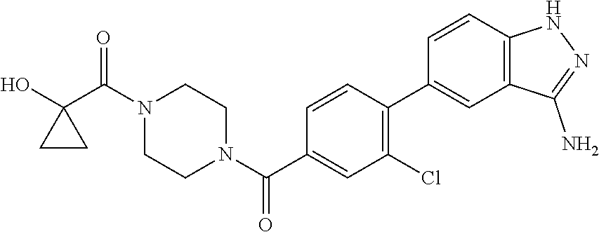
OC1(C(N2CCN(C(=O)C3=CC(Cl)=C(C4=CC5=C(C=C4)NN=C5N)C=C3)CC2)=O)CC1
